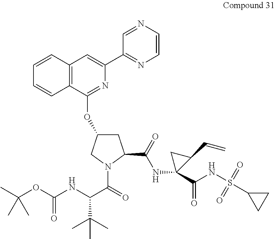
N(C(C(=O)N1C(C(=O)NC2(C(NS(C3CC3)(=O)=O)=O)C(C=C)C2)CC(OC2=NC(C3=NC=CN=C3)=CC3=C2C=CC=C3)C1)C(C)(C)C)C(OC(C)(C)C)=O
